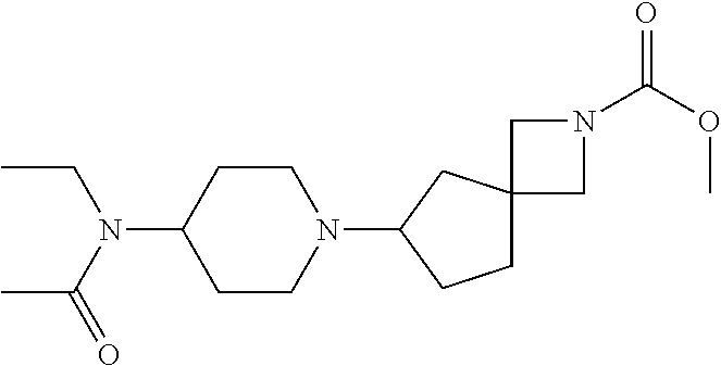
C1CN(C2CCC3(C2)CN(C(OC)=O)C3)CCC1N(C(C)=O)CC
